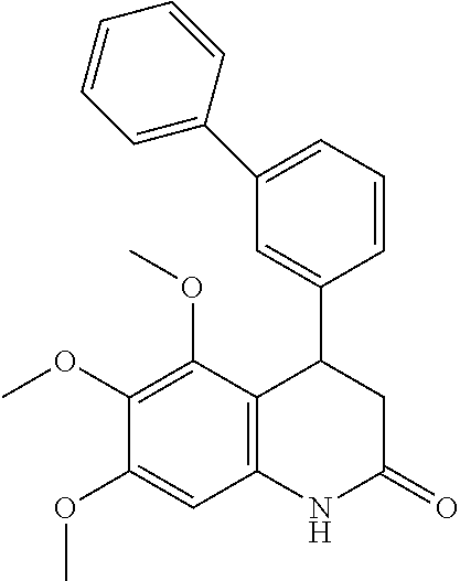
C12=C(C(OC)=C(OC)C(OC)=C1)C(C1=CC(C3=CC=CC=C3)=CC=C1)CC(=O)N2
